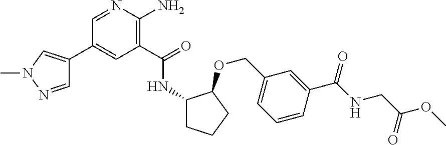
C1(C2=CN(C)N=C2)=CC(C(=O)NC2CCCC2OCC2=CC=CC(C(NCC(OC)=O)=O)=C2)=C(N)N=C1
